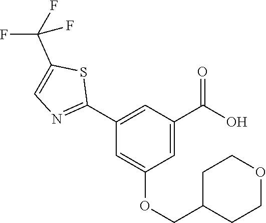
C1(C2=NC=C(C(F)(F)F)S2)=CC(C(O)=O)=CC(OCC2CCOCC2)=C1
